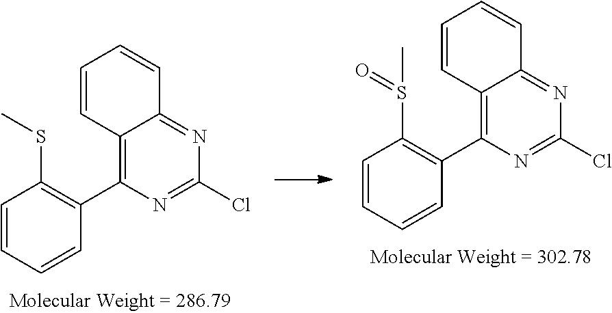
C12=C(C3=C(SC)C=CC=C3)N=C(Cl)N=C1C=CC=C2.C12=C(C3=C(S(C)=O)C=CC=C3)N=C(Cl)N=C1C=CC=C2
